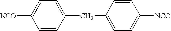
[NCO]C1=CC=C(CC2=CC=C([NCO])C=C2)C=C1
